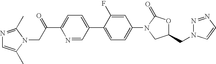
N1=C(C)N(CC(C2=CC=C(C3=CC=C(N4C(=O)OC(CN5N=NC=C5)C4)C=C3F)C=N2)=O)C(C)=C1
